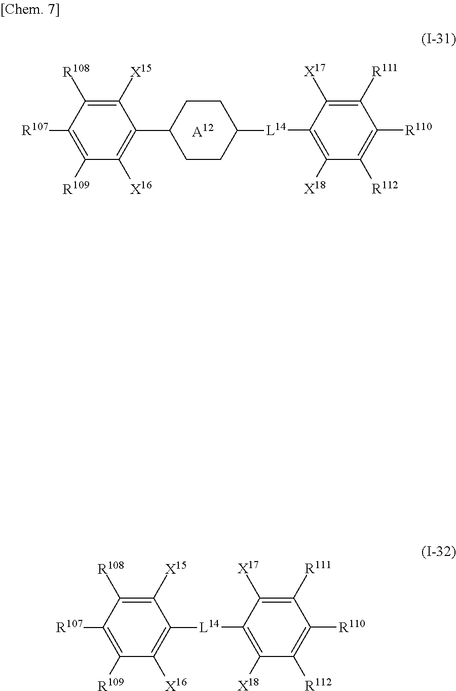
C1([X18])=C([L14]C2CCC(C3=C([X16])C([R109])=C([R107])C([R108])=C3[X15])CC2)C([X17])=C([R111])C([R110])=C1[R112].[A12].C1([X18])=C([L14]C2=C([X16])C([R109])=C([R107])C([R108])=C2[X15])C([X17])=C([R111])C([R110])=C1[R112]
